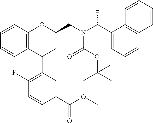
C12=C(C=CC=C1)OC(CN(C(C1=CC=CC3=C1C=CC=C3)C)C(OC(C)(C)C)=O)CC2C1=C(F)C=CC(C(OC)=O)=C1
